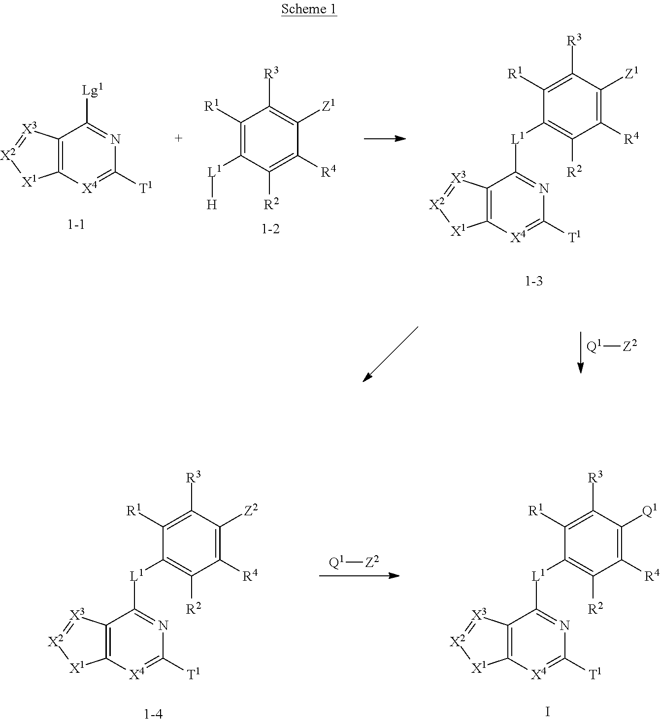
C12=C([X4]=C([T1])N=C1[Lg1])[X1][X2]=[X3]2.C1([R1])=C([L1][H])C([R2])=C([R4])C([Z1])=C1[R3].C1([R1])=C([R3])C([Z1])=C([R4])C([R2])=C1[L1]C1=NC([T1])=[X4]C2=C1[X3]=[X2][X1]2.[Q1][Z2].C1([R1])=C([R3])C([Q1])=C([R4])C([R2])=C1[L1]C1=NC([T1])=[X4]C2=C1[X3]=[X2][X1]2.I.[Q1][Z2].C1([R1])=C([R3])C([Z2])=C([R4])C([R2])=C1[L1]C1=NC([T1])=[X4]C2=C1[X3]=[X2][X1]2
